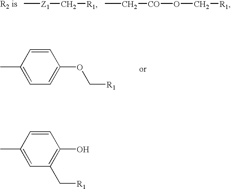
CC1=CC=C(OC[R1])C=C1.C[Z1]C[R1].C([CO]OC[R1])C.C1(C)=CC(C[R1])=C(O)C=C1
